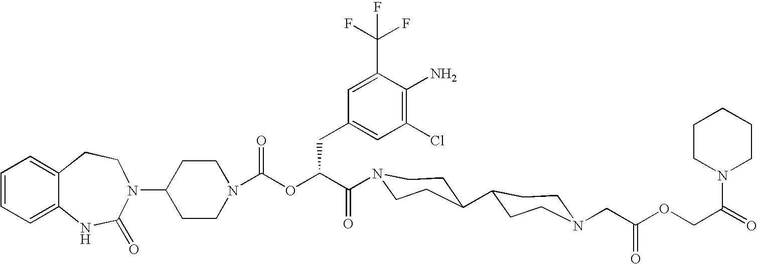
C1(N2C(=O)NC3=CC=CC=C3CC2)CCN(C(OC(C(=O)N2CCC(C3CCN(CC(OCC(=O)N4CCCCC4)=O)CC3)CC2)CC2=CC(Cl)=C(N)C(C(F)(F)F)=C2)=O)CC1
